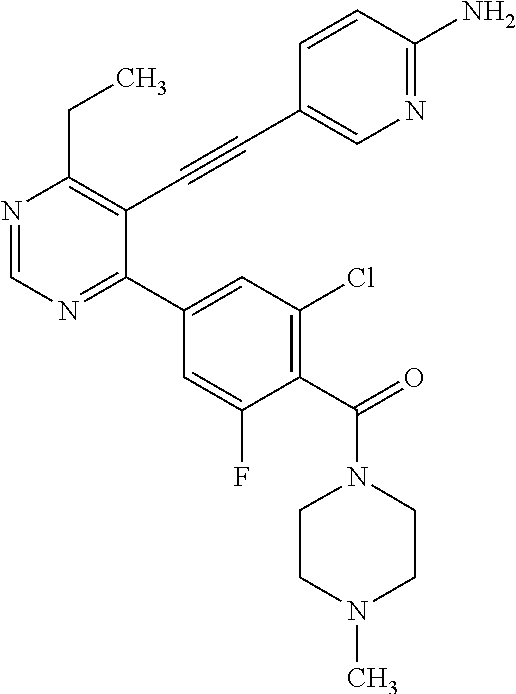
N1=CN=C(C2=CC(Cl)=C(C(=O)N3CCN(C)CC3)C(F)=C2)C(C#CC2=CN=C(N)C=C2)=C1CC
